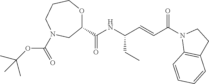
C(NC(C=CC(N1C2=C(CC1)C=CC=C2)=O)CC)(=O)C1OCCCN(C(=O)OC(C)(C)C)C1
